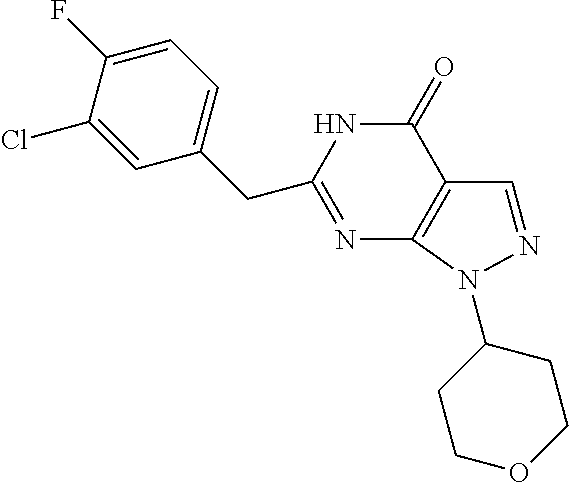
C(C1=NC2=C(C(=O)N1)C=NN2C1CCOCC1)C1=CC=C(F)C(Cl)=C1
